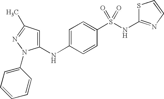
N1=C(C)C=C(NC2=CC=C(S(NC3=NC=CS3)(=O)=O)C=C2)N1C1=CC=CC=C1
